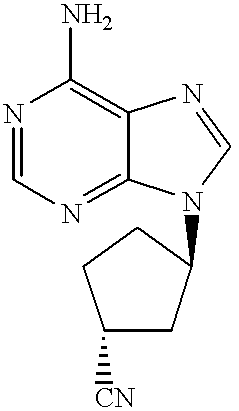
N1=CN=C2C(=C1N)N=CN2C1CC([CN])CC1
